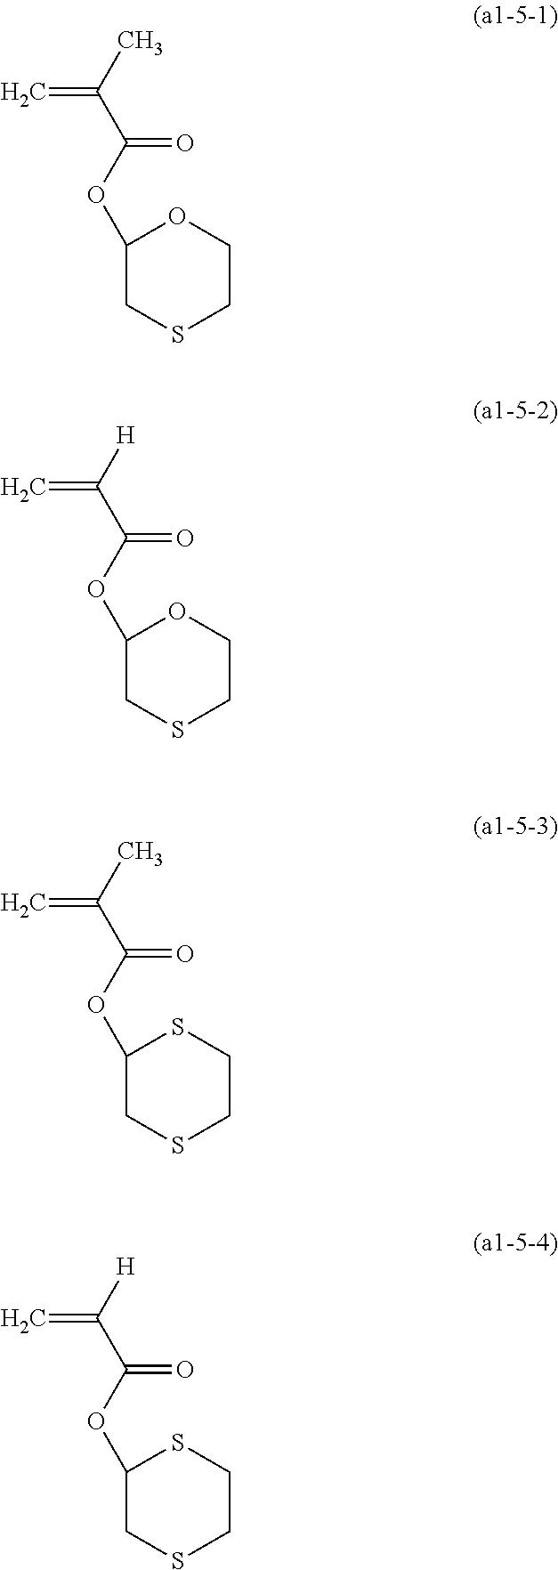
C1(OC(C(C)=C)=O)CSCCO1.C1(OC(C([H])=C)=O)CSCCO1.C1(OC(C(C)=C)=O)CSCCS1.C1(OC(C([H])=C)=O)CSCCS1
